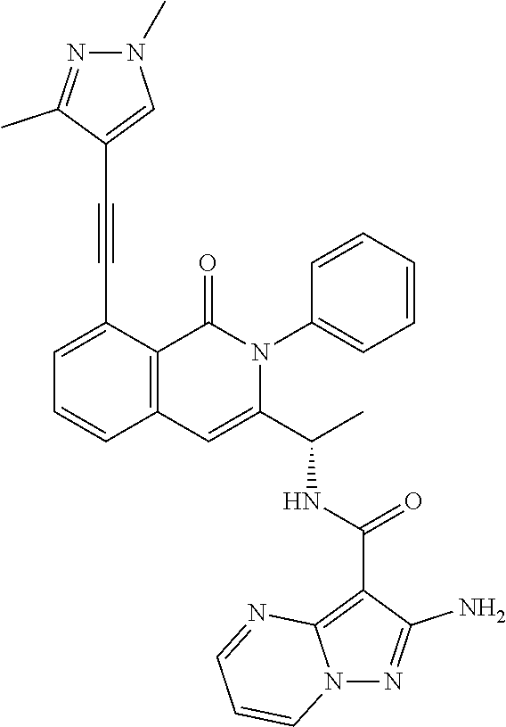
C1=C(C#CC2=CN(C)N=C2C)C2=C(C=C1)C=C(C(C)NC(C1=C3N(N=C1N)C=CC=N3)=O)N(C1=CC=CC=C1)C2=O
